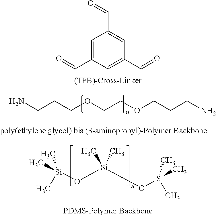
C1=C(C=O)C=C(C=O)C=C1C=O.C(CCOCCOCCCN)N.O([Si](O[Si](C)(C)C)(C)C)[Si](C)(C)C
